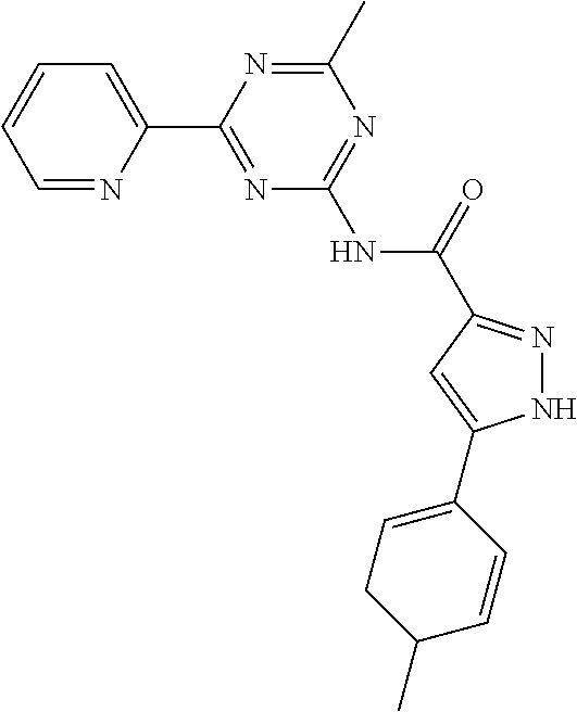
C1=NC(C2=NC(NC(=O)C3=NNC(C4=CCC(C)C=C4)=C3)=NC(C)=N2)=CC=C1
